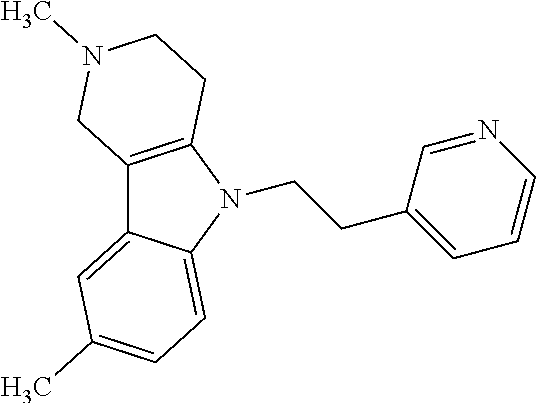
C12=C(N(CCC3=CC=CN=C3)C3=CC=C(C)C=C13)CCN(C)C2
